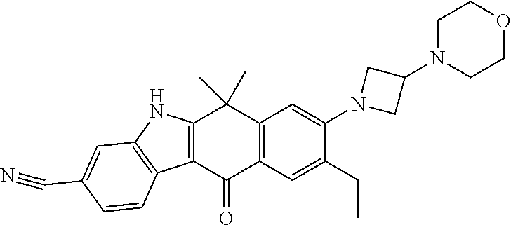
C12=C(C(=O)C3=C(C1(C)C)C=C(N1CC(N4CCOCC4)C1)C(CC)=C3)C1=C(N2)C=C(C#N)C=C1
